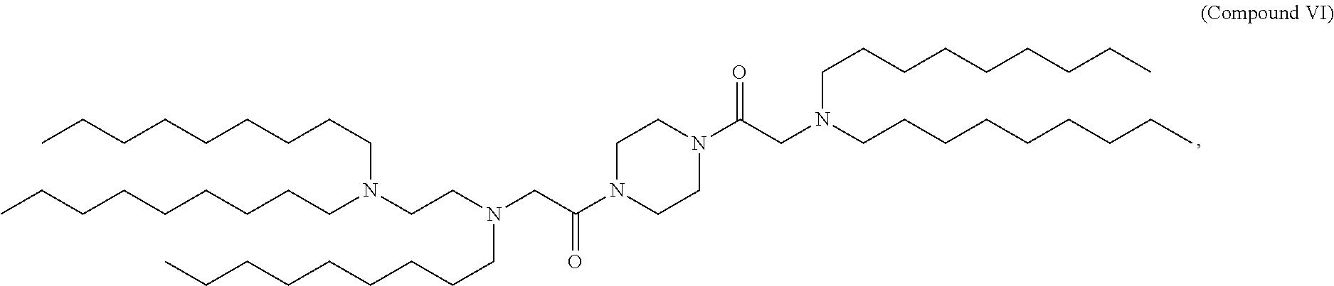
C1N(C(CN(CCN(CCCCCCCCC)CCCCCCCCC)CCCCCCCCC)=O)CCN(C(CN(CCCCCCCCC)CCCCCCCCC)=O)C1
